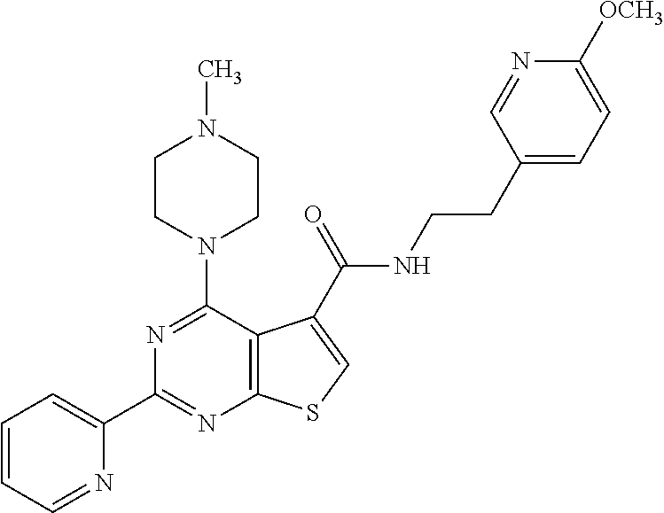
C1=CC=NC(C2=NC3=C(C(N4CCN(C)CC4)=N2)C(C(=O)NCCC2=CC=C([OCH3])N=C2)=CS3)=C1
